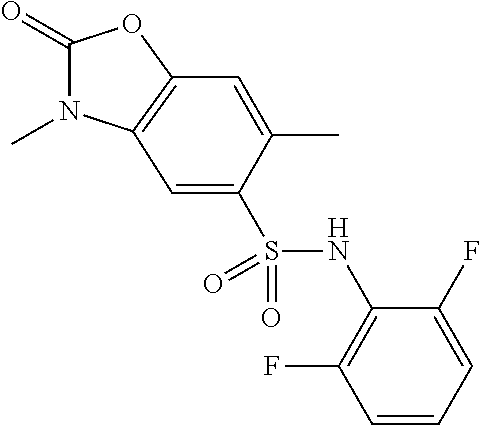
C1(=O)N(C)C2=C(O1)C=C(C)C(S(NC1=C(F)C=CC=C1F)(=O)=O)=C2
